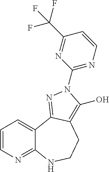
C1=CN=C2C(=C1)C1=NN(C3=NC=CC(C(F)(F)F)=N3)C(O)=C1CCN2
